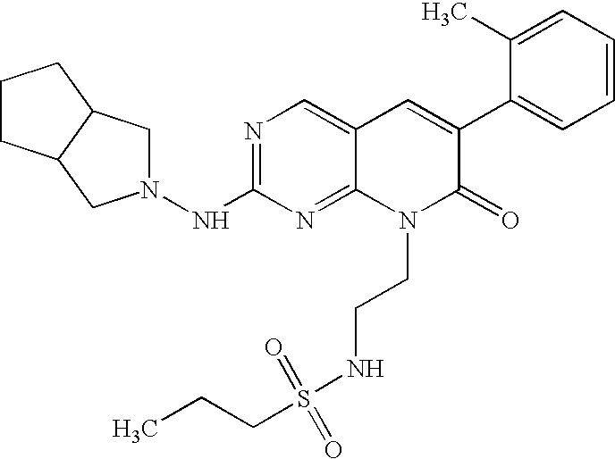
N1=C(NN2CC3C(C2)CCC3)N=C2C(=C1)C=C(C1=CC=CC=C1C)C(=O)N2CCNS(CCC)(=O)=O
